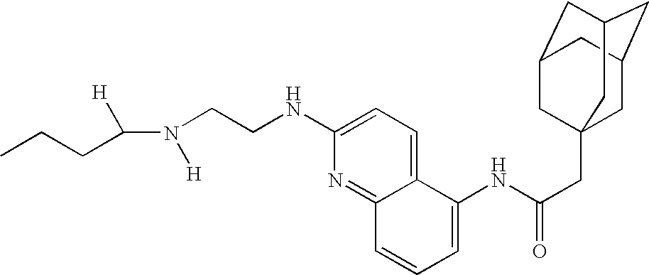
C(N([H])CCNC1=CC=C2C(=N1)C=CC=C2NC(CC12CC3CC(CC(C1)C3)C2)=O)([H])CCC
